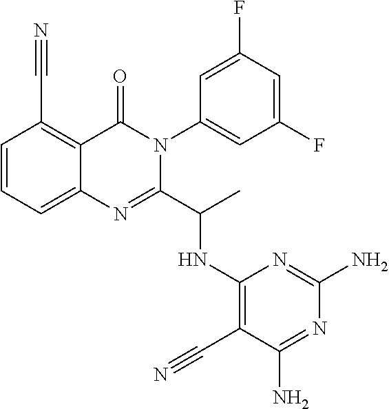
C1=CC=C2C(=C1C#N)C(=O)N(C1=CC(F)=CC(F)=C1)C(C(C)NC1=C(C#N)C(N)=NC(N)=N1)=N2
